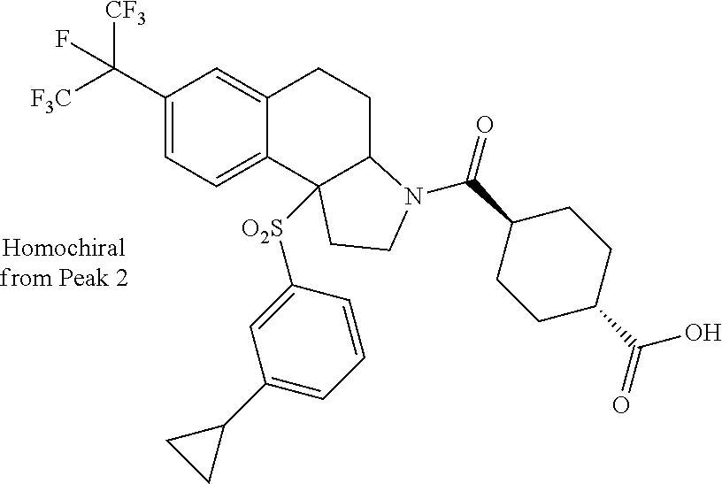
C1(C([F3C])([CF3])F)=CC=C2C(=C1)CCC1C2([O2S]C2=CC(C3CC3)=CC=C2)CCN1C(C1CCC(C(=O)O)CC1)=O
